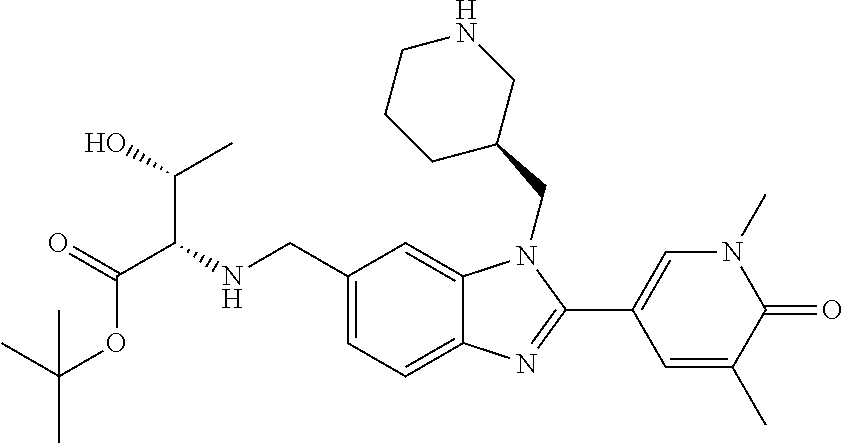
C1=C2C(=CC(CNC(C(=O)OC(C)(C)C)C(O)C)=C1)N(CC1CNCCC1)C(C1=CN(C)C(=O)C(C)=C1)=N2
